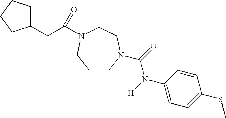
C1CN(C(=O)N([H])C2=CC=C(SC)C=C2)CCN(C(CC2CCCC2)=O)C1
